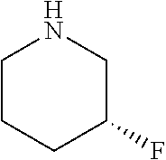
C1CCC(F)CN1
